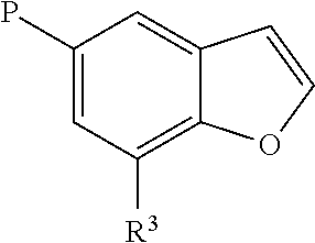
C1(P)=CC([R3])=C2C(=C1)C=CO2
